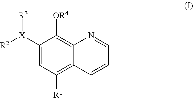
C1([X]([R2])[R3])=CC([R1])=C2C(=C1[OR4])N=CC=C2
